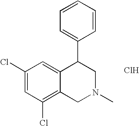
C1(Cl)=CC(Cl)=C2C(=C1)C(C1=CC=CC=C1)CN(C)C2.Cl
